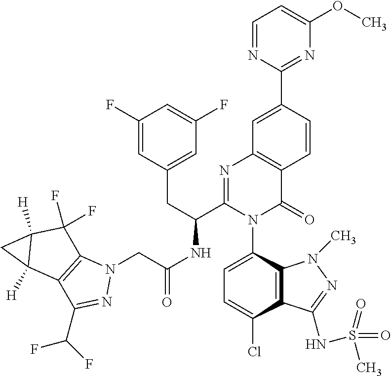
C1=C(Cl)C2=C(C(N3C(=O)C4=C(N=C3C(CC3=CC(F)=CC(F)=C3)NC(CN3C5=C(C(C(F)F)=N3)C3([H])C([H])(C5(F)F)C3)=O)C=C(C3=NC(OC)=CC=N3)C=C4)=C1)N(C)N=C2NS(=O)(C)=O
